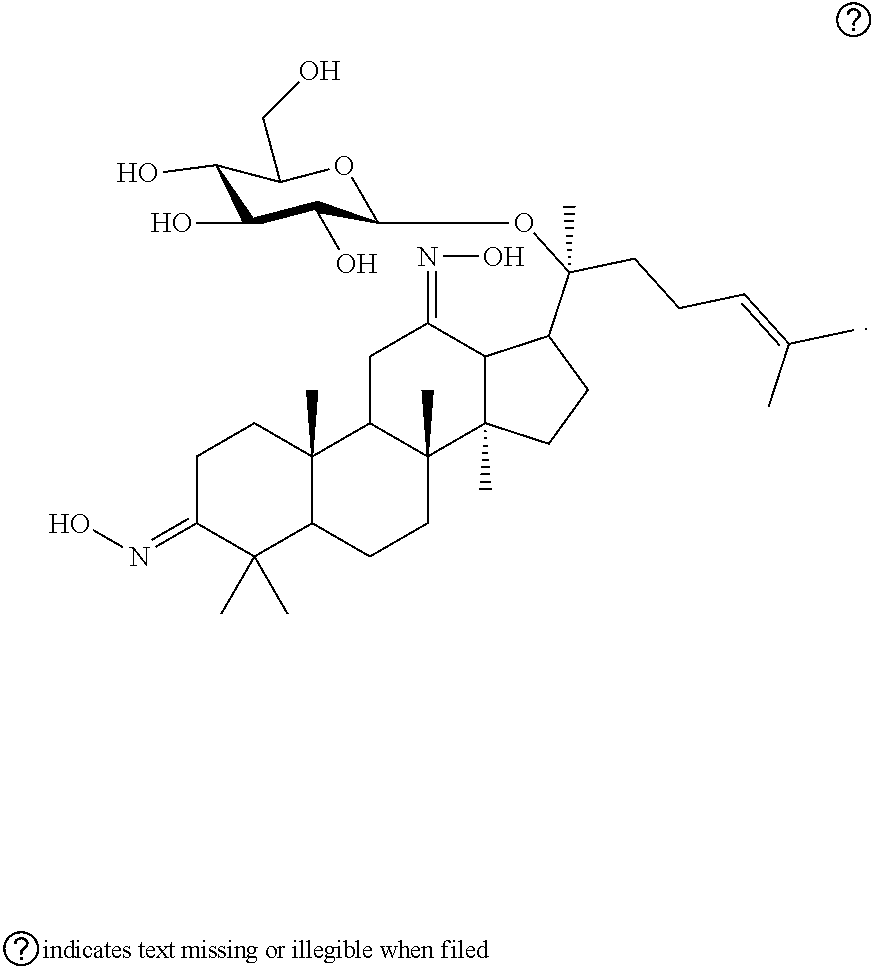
C1C(=NO)C(C)(C)C2C(C)(C1)C1C(C)(CC2)C2(C)C(C(=NO)C1)C(C(OC1C(O)C(O)C(O)C(CO)O1)(CCC=C(C)C)C)CC2
